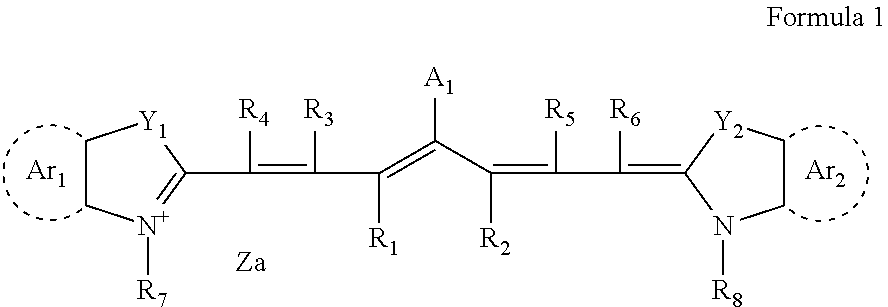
C1C[N+]([R7])=C(C(=C([R3])C(=C(C([R2])=C([R5])C([R6])=C2N([R8])CC[Y2]2)[A1])[R1])[R4])[Y1]1.[Ar1].[Ar2]
